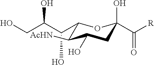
C(C1C([AcHN])C(O)CC(O)(C([R])=O)O1)(C(CO)O)O
